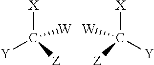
[X]C([Z])([Y])[W].[X]C([Y])([W])[Z]
